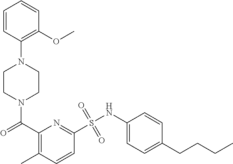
N1(C(=O)C2=C(C)C=CC(S(NC3=CC=C(CCCC)C=C3)(=O)=O)=N2)CCN(C2=C(OC)C=CC=C2)CC1
